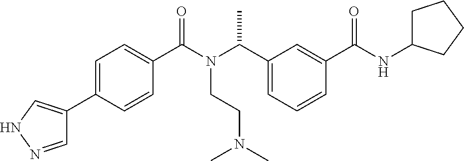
C1=CC(C(=O)N(C(C)C2=CC=CC(C(=O)NC3CCCC3)=C2)CCN(C)C)=CC=C1C1=CNN=C1
